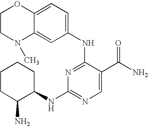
C1CC(N)C(NC2=NC=C(C(N)=O)C(NC3=CC=C4C(=C3)N(C)CCO4)=N2)CC1
